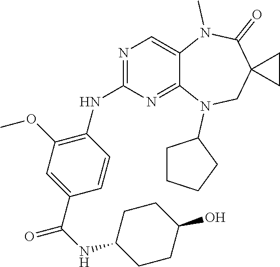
C1=CC(C(NC2CCC(O)CC2)=O)=CC(OC)=C1NC1=NC=C2C(=N1)N(C1CCCC1)CC1(C(=O)N2C)CC1
